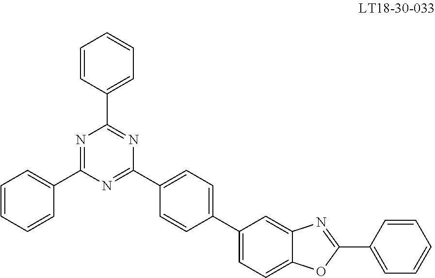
C1(C2=CC=C(C3=CC=C4C(=C3)N=C(C3=CC=CC=C3)O4)C=C2)=NC(C2=CC=CC=C2)=NC(C2=CC=CC=C2)=N1
